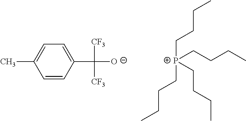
C1=CC(C([O-])([CF3])[CF3])=CC=C1C.[P+](CCCC)(CCCC)(CCCC)CCCC
